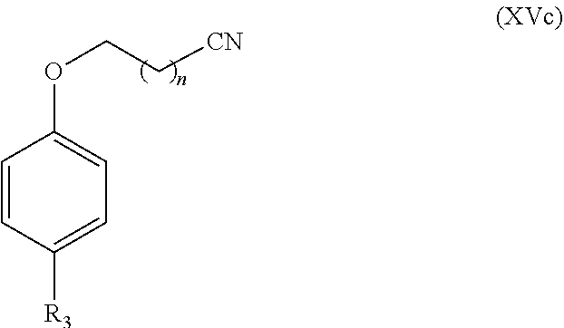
C1=CC([R3])=CC=C1OCC[CN]
